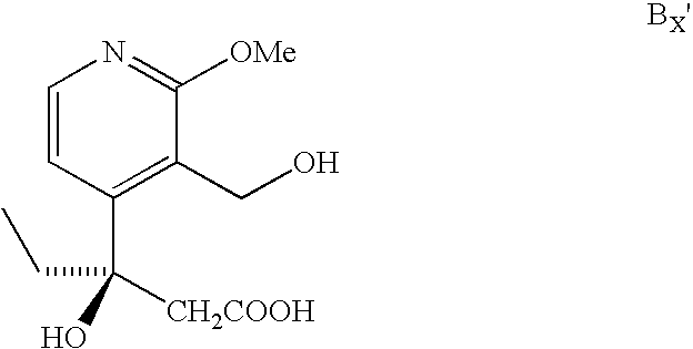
C1=CC(C([CH2COOH])(CC)O)=C(CO)C([OMe])=N1
